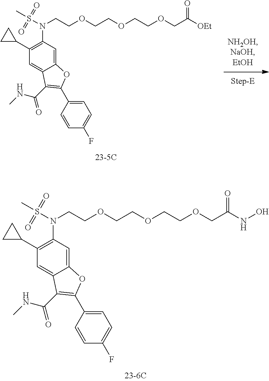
C(COCC(=O)NO)OCCOCCN(S(C)(=O)=O)C1=C(C2CC2)C=C2C(=C1)OC(C1=CC=C(F)C=C1)=C2C(=O)NC.C(COCC([OEt])=O)OCCOCCN(S(C)(=O)=O)C1=C(C2CC2)C=C2C(=C1)OC(C1=CC=C(F)C=C1)=C2C(=O)NC
